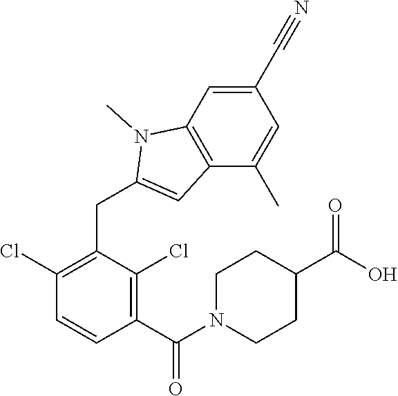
C1(Cl)=C(CC2=CC3=C(N2C)C=C(C#N)C=C3C)C(Cl)=C(C(=O)N2CCC(C(O)=O)CC2)C=C1
